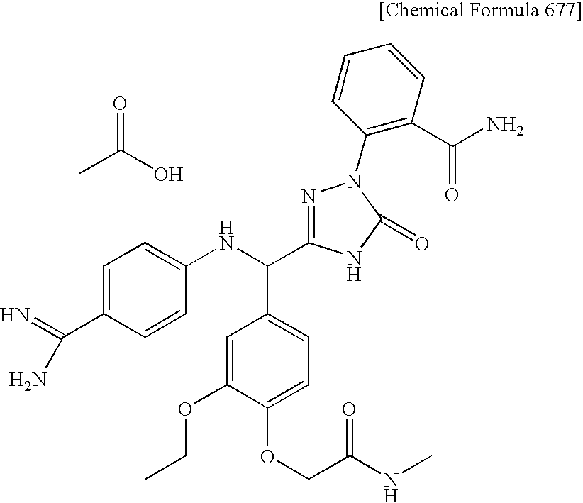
C1=C(C(N)=N)C=CC(NC(C2=CC=C(OCC(=O)NC)C(OCC)=C2)C2=NN(C3=C(C(N)=O)C=CC=C3)C(=O)N2)=C1.CC(O)=O
